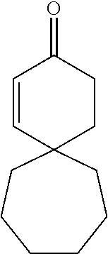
C1CCCC2(CC1)CCC(=O)C=C2
